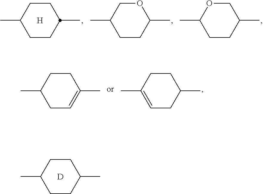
C1CC(C)CCC1C.[D].C1CC(C)CCC1C.[H].O1CC(C)CCC1C.C1OC(C)CCC1C.C1CC(C)=CCC1C.C1CC(C)CC=C1C
